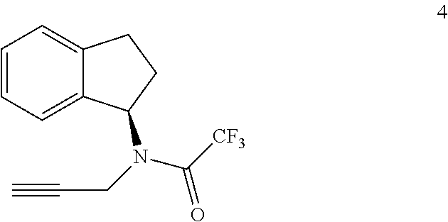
C1=CC=C2C(=C1)CCC2N(CC#C)C([CF3])=O
